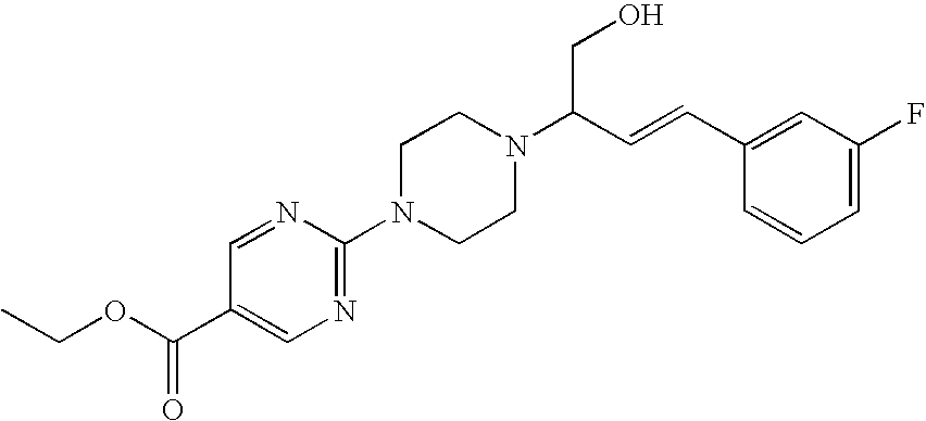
C(C1=CN=C(N2CCN(C(C=CC3=CC(F)=CC=C3)CO)CC2)N=C1)(OCC)=O
